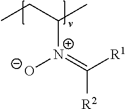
C([N+](=C([R1])[R2])[O-])(CC)C
